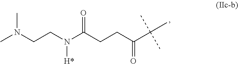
N(CCN(C(CCC(C(C)(C)C)=O)=O)[H*])(C)C
